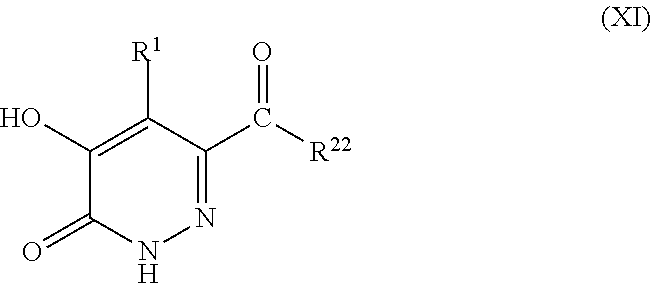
C1(=O)NN=C(C(=O)[R22])C([R1])=C1O
